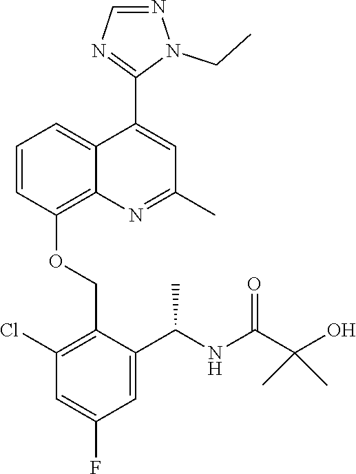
C1=CC(OCC2=C(Cl)C=C(F)C=C2C(NC(C(O)(C)C)=O)C)=C2C(=C1)C(C1=NC=NN1CC)=CC(C)=N2
